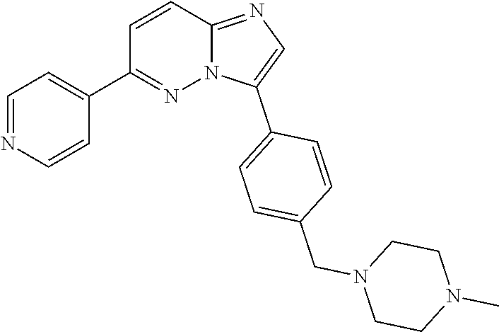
C1=C(C2=CC=C(CN3CCN(C)CC3)C=C2)N2C(=N1)C=CC(C1=CC=NC=C1)=N2
